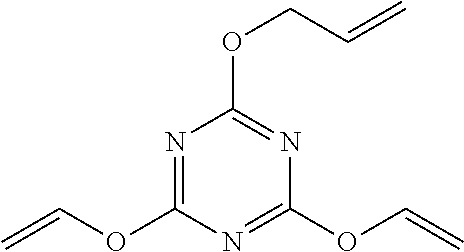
N1=C(OC=C)N=C(OC=C)N=C1OCC=C
